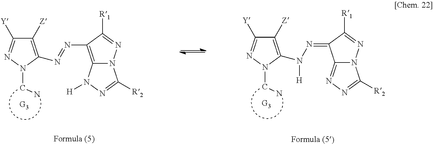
C1([Z])=C(N(N=C2C3=NN=C([R2])N3N=C2[R1])[H])N(CN)N=C1[Y].C1([Z])=C(N=NC2=C3N(N=C2[R1])C([R2])=NN3[H])N(CN)N=C1[Y]
